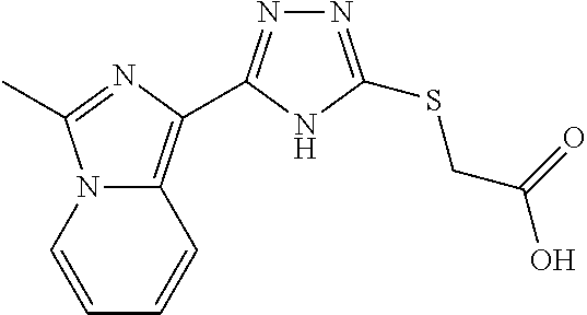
N1=C(C2=C3N(C(C)=N2)C=CC=C3)NC(SCC(O)=O)=N1
